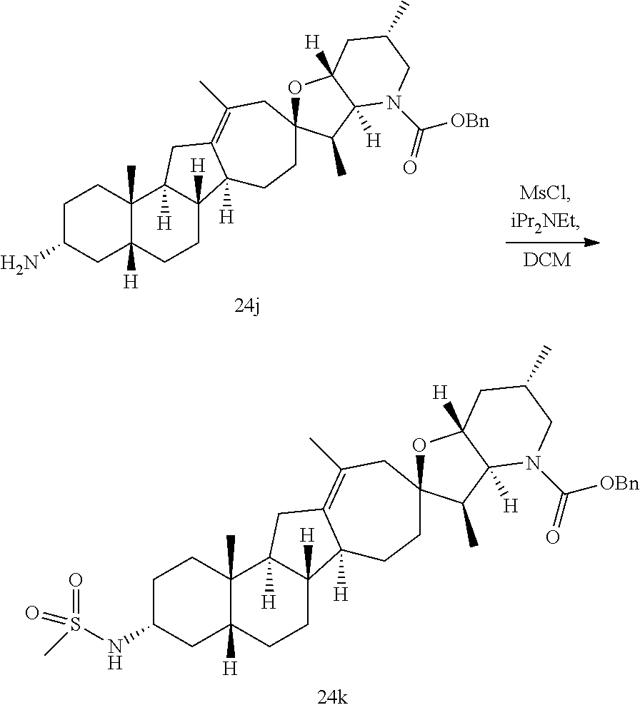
C1C(N)CC2([H])C(C)(C1)C1([H])C([H])(CC2)C2([H])C(=C(C)CC3(CC2)OC2([H])C([H])(C3C)N(C(=O)[OBn])CC(C)C2)C1.C1C(NS(=O)(=O)C)CC2([H])C(C)(C1)C1([H])C([H])(CC2)C2([H])C(=C(C)CC3(CC2)OC2([H])C([H])(C3C)N(C(=O)[OBn])CC(C)C2)C1
